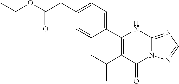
N12C(=NC=N1)NC(C1=CC=C(CC(OCC)=O)C=C1)=C(C(C)C)C2=O
